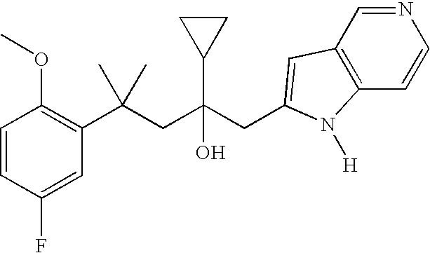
C1=CC(F)=CC(C(CC(CC2=CC3=C(C=CN=C3)N2[H])(C2CC2)O)(C)C)=C1OC
